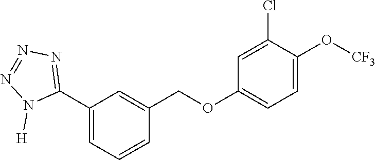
C1(C2=NN=NN2[H])=CC=CC(COC2=CC=C(O[CF3])C(Cl)=C2)=C1
